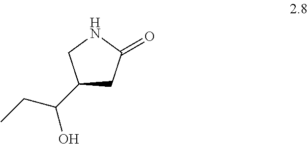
C1(C(CC)O)CC(=O)NC1
